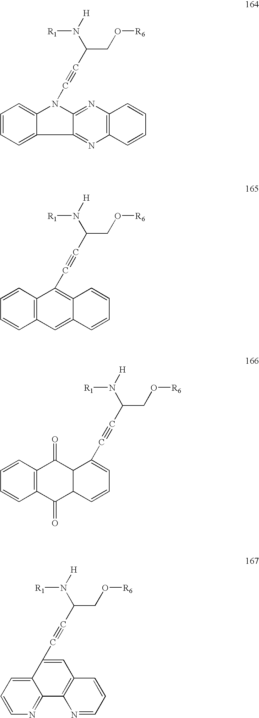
C1=CC=C2C(=C1)N(C#CC(N([R1])[H])CO[R6])C1=NC3=C(N=C21)C=CC=C3.C12=C(C=CC=C1)C(C#CC(N([R1])[H])CO[R6])=C1C(=C2)C=CC=C1.C12=C(C=CC=C1)C(=O)C1C(C2=O)C=CC=C1C#CC(N([R1])[H])CO[R6].C12=CC=CN=C1C1=C(C=C2C#CC(N([R1])[H])CO[R6])C=CC=N1
